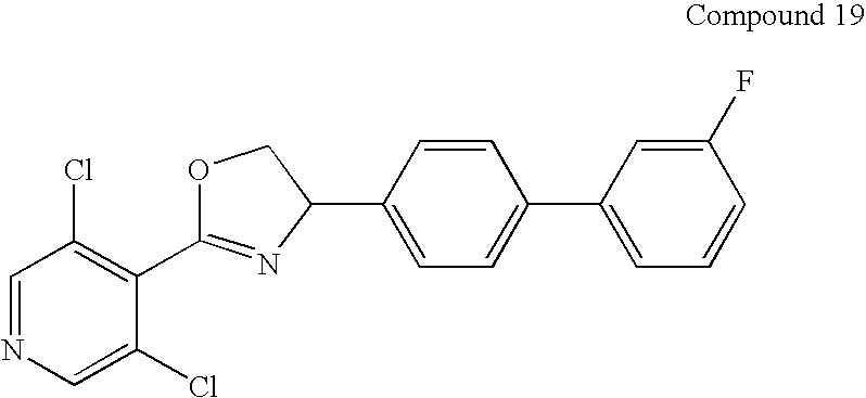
C1=NC=C(Cl)C(C2=NC(C3=CC=C(C4=CC=CC(F)=C4)C=C3)CO2)=C1Cl
